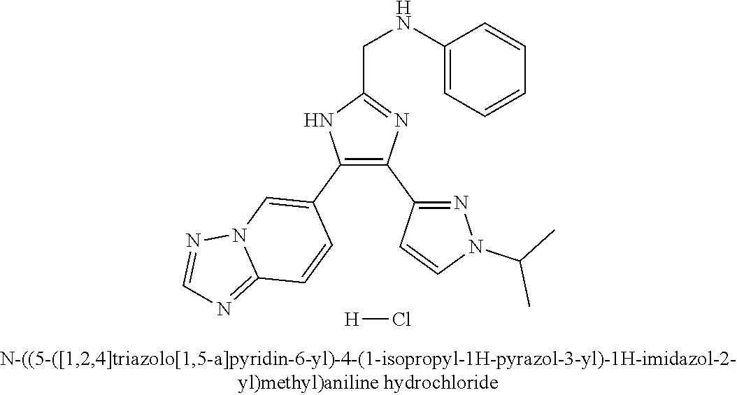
C1(NCC2=NC(C3=NN(C(C)C)C=C3)=C(C3=CN4C(=NC=N4)C=C3)N2)=CC=CC=C1.[H]Cl
